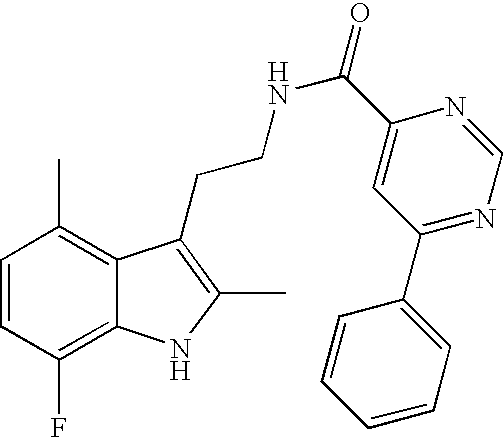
C1=CC(F)=C2C(=C1C)C(CCNC(=O)C1=CC(C3=CC=CC=C3)=NC=N1)=C(C)N2
